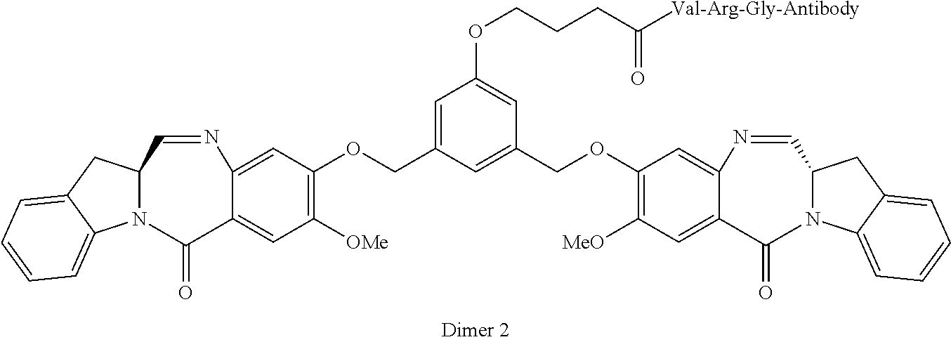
C1([OMe])=C(OCC2=CC(OCCCC([Val-Arg-Gly-Antibody])=O)=CC(COC3=C([MeO])C=C4C(=C3)N=CC3N(C4=O)C4=CC=CC=C4C3)=C2)C=C2C(=C1)C(=O)N1C(C=N2)CC2=CC=CC=C12
